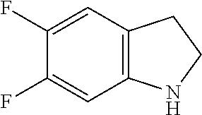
C12=C(C=C(F)C(F)=C1)CCN2
